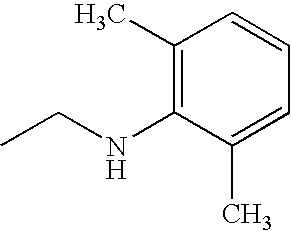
C1(C)=C(NCC)C(C)=CC=C1
